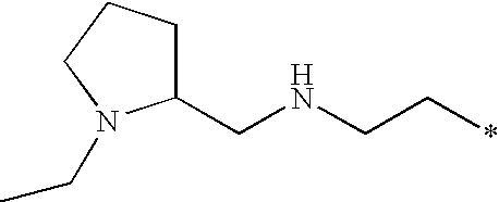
C1(CNCC*)CCCN1CC
